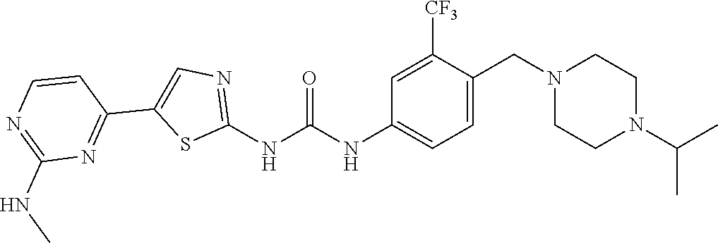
C1=C(CN2CCN(C(C)C)CC2)C([CF3])=CC(NC(NC2=NC=C(C3=NC(NC)=NC=C3)S2)=O)=C1
